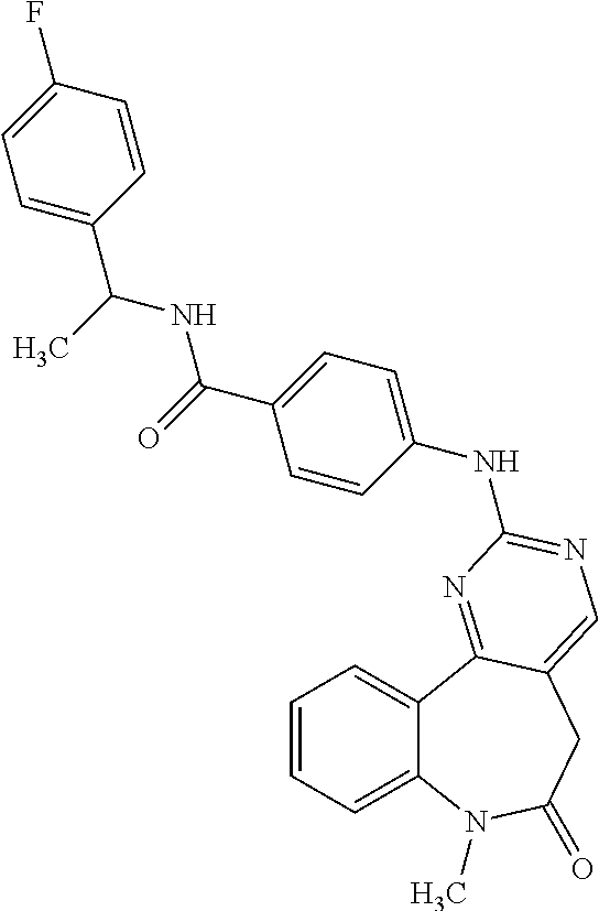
C1=CC=C2C(=C1)N(C)C(=O)CC1=CN=C(NC3=CC=C(C(=O)NC(C)C4=CC=C(F)C=C4)C=C3)N=C21
